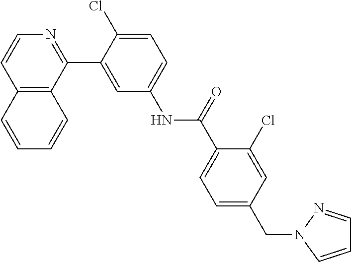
C12=C(C(C3=CC(NC(C4=CC=C(CN5N=CC=C5)C=C4Cl)=O)=CC=C3Cl)=NC=C1)C=CC=C2
